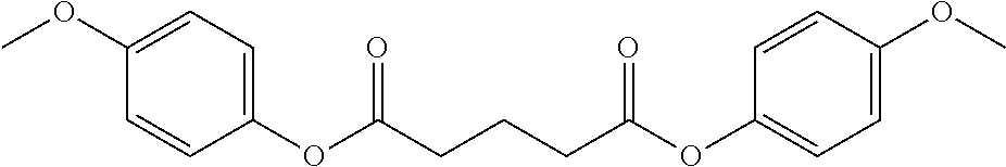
C(CC(OC1=CC=C(OC)C=C1)=O)CC(OC1=CC=C(OC)C=C1)=O
